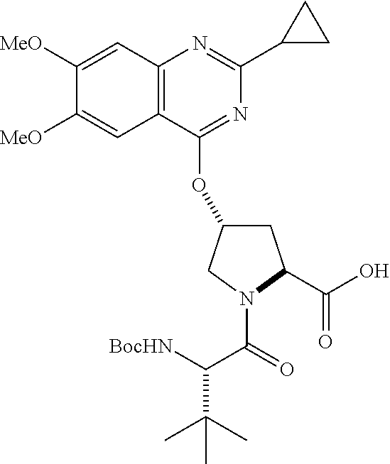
C12=C(C(OC3CC(C(=O)O)N(C(C(C(C)(C)C)[BocHN])=O)C3)=NC(C3CC3)=N1)C=C([MeO])C([MeO])=C2
